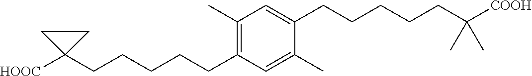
C1(C)=C(CCCCCC2([HOOC])CC2)C=C(C)C(CCCCCC(C)(C)[COOH])=C1
